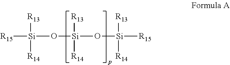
[R15][Si](O[Si](O[Si]([R15])([R13])[R14])([R13])[R14])([R13])[R14]
